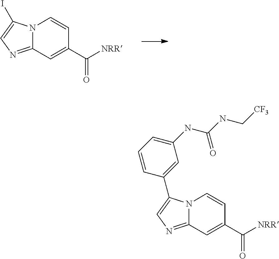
C12=NC=C(I)N1C=CC(C([NRR])=O)=C2.C12=NC=C(C3=CC(NC(NC[CF3])=O)=CC=C3)N1C=CC(C([NRR])=O)=C2
